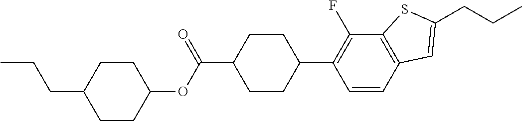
CCCC1CCC(OC(C2CCC(C3=C(F)C4=C(C=C3)C=C(CCC)S4)CC2)=O)CC1
